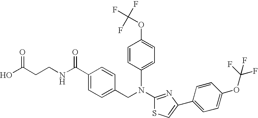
N(C1=NC(C2=CC=C(OC(F)(F)F)C=C2)=CS1)(CC1=CC=C(C(NCCC(O)=O)=O)C=C1)C1=CC=C(OC(F)(F)F)C=C1
